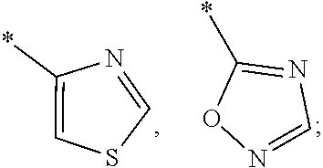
C1=C(*)N=CS1.O1N=CN=C1*
